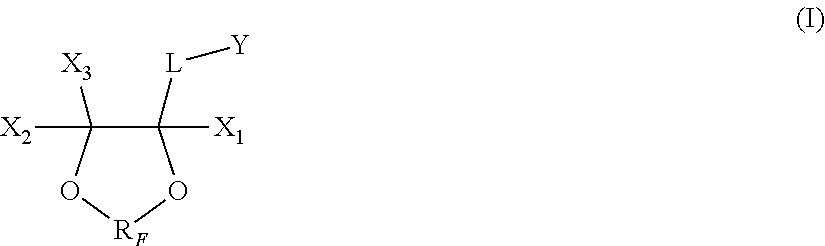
C1([X1])([L][Y])C([X2])([X3])O[RF]O1
